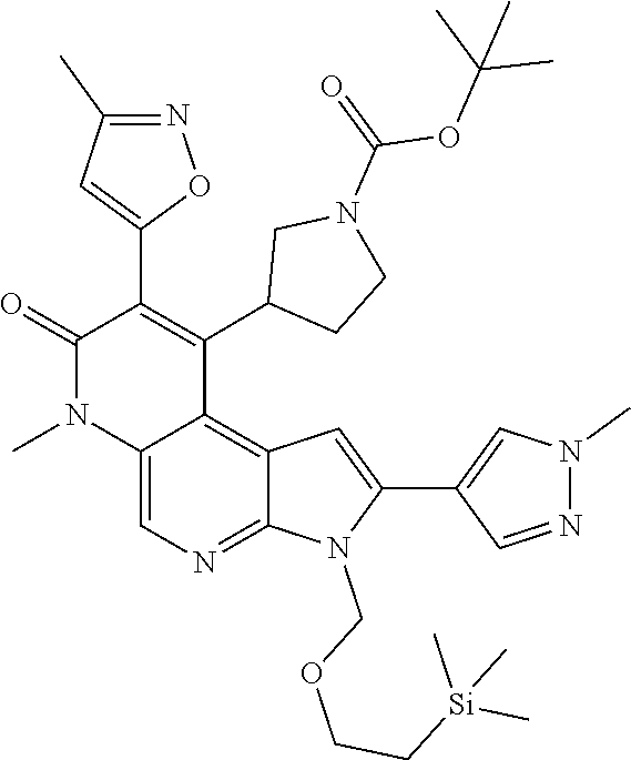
C12=C3C=C(C4=CN(C)N=C4)N(COCC[Si](C)(C)C)C3=NC=C1N(C)C(=O)C(C1=CC(C)=NO1)=C2C1CCN(C(=O)OC(C)(C)C)C1
